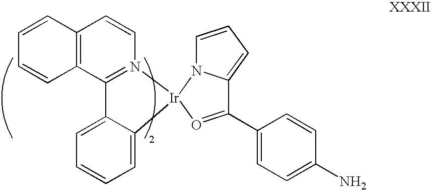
C12=C(C3=N(C=C1)[Ir]1(C4=CC=CC=C34)N3C(=CC=C3)C(C3=CC=C(N)C=C3)=O1)C=CC=C2
